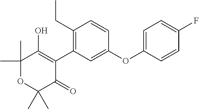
C1(C)(C)OC(C)(C)C(=O)C(C2=C(CC)C=CC(OC3=CC=C(F)C=C3)=C2)=C1O
